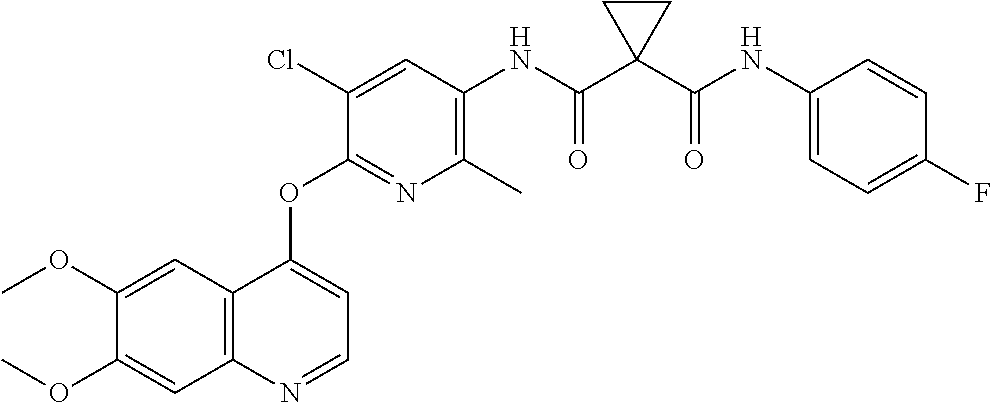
C1=C(OC)C(OC)=CC2=C1C(OC1=NC(C)=C(NC(C3(C(NC4=CC=C(F)C=C4)=O)CC3)=O)C=C1Cl)=CC=N2
